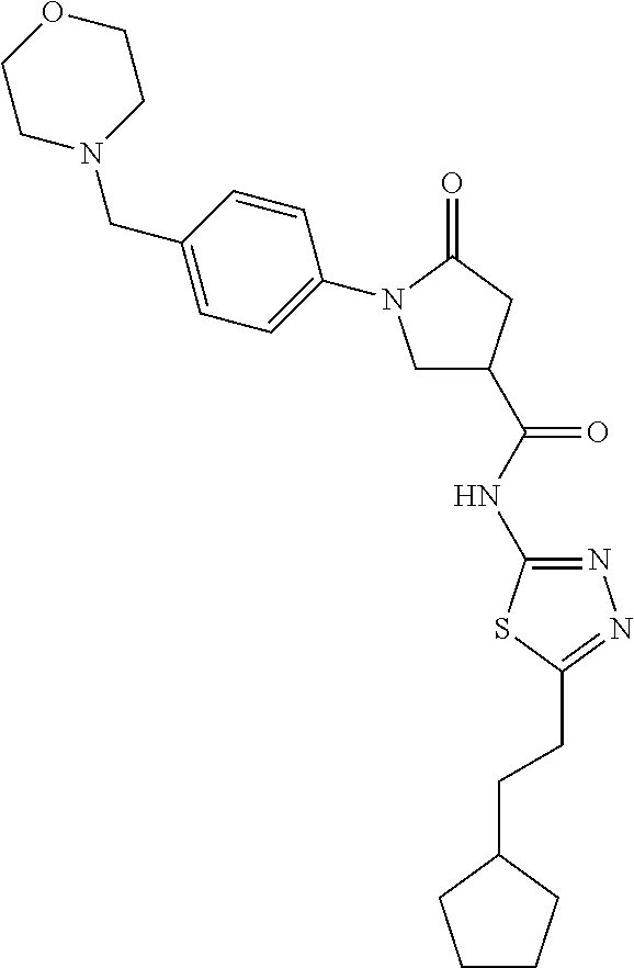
C1N(CC2=CC=C(N3CC(C(=O)NC4=NN=C(CCC5CCCC5)S4)CC3=O)C=C2)CCOC1
